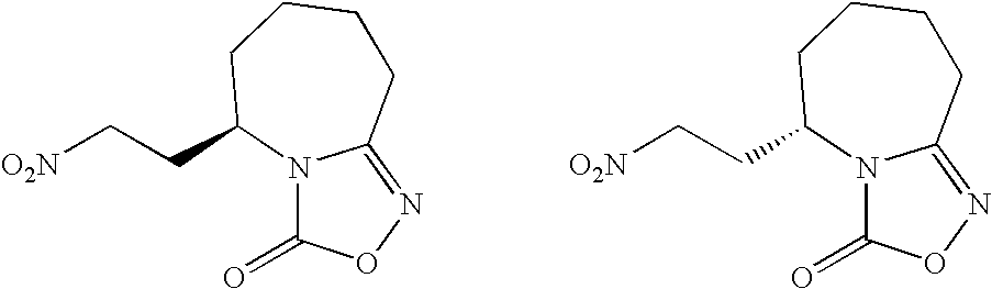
N12C(=O)ON=C1CCCCC2CC[O2N].N12C(=O)ON=C1CCCCC2CC[O2N]
